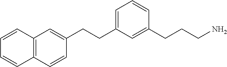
C1=C(CCC2=CC3=C(C=CC=C3)C=C2)C=C(CCCN)C=C1
